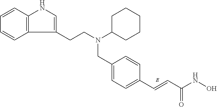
C1=C(CN(CCC2=CNC3=C2C=CC=C3)C2CCCCC2)C=CC(C=CC(NO)=O)=C1
